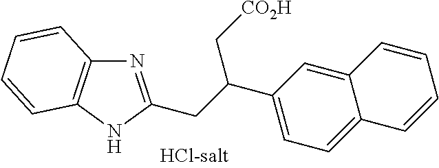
N1=C(CC(C2=CC=C3C(=C2)C=CC=C3)C[CO2H])NC2=C1C=CC=C2
